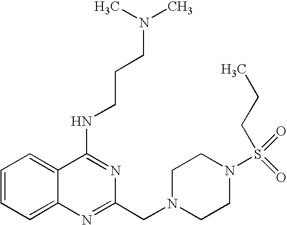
C1=CC=C2C(=C1)C(NCCCN(C)C)=NC(CN1CCN(S(=O)(=O)CCC)CC1)=N2
